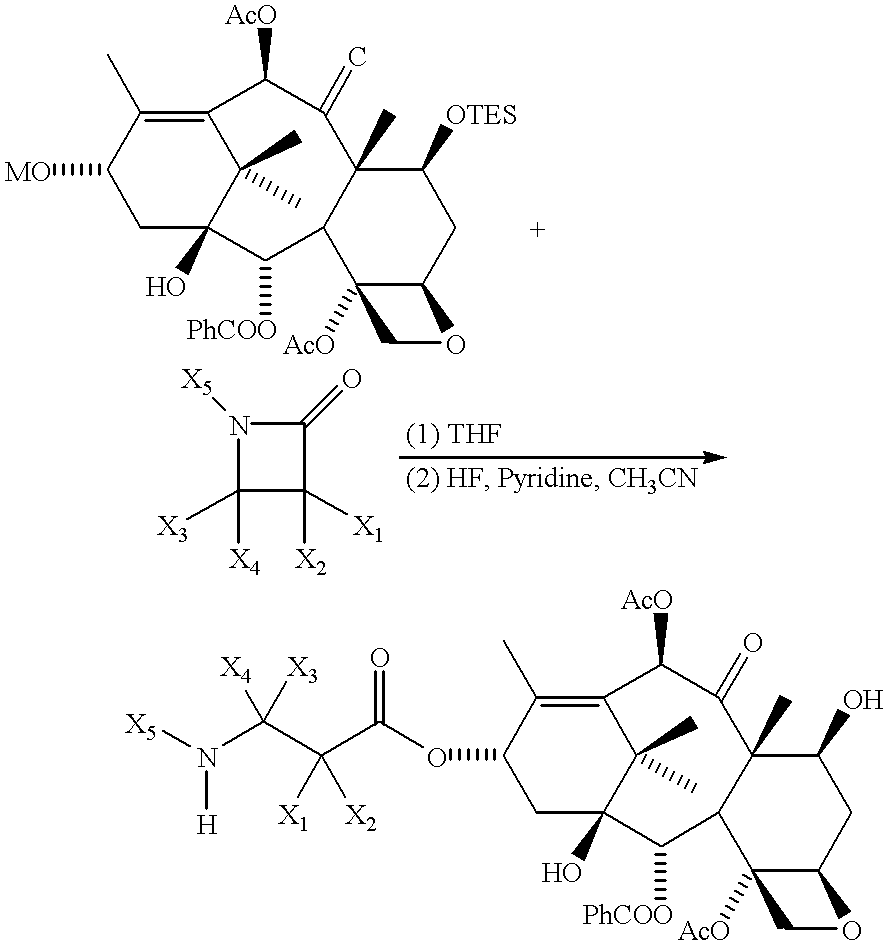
C1([MO])CC2(O)C(C)(C)C(=C1C)C([AcO])C(=C)C1(C)C(C2[PhCOO])C2([AcO])C(CC1[OTES])OC2.N1([X5])C([X4])([X3])C([X2])([X1])C1=O.C1(OC(C(C(N([X5])[H])([X4])[X3])([X1])[X2])=O)CC2(O)C(C)(C)C(=C1C)C([AcO])C(=O)C1(C)C(C2[PhCOO])C2([AcO])C(CC1O)OC2
